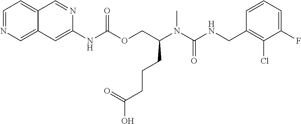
C1=CC(CNC(N(C(COC(NC2=CC3=CN=CC=C3C=N2)=O)CCCC(O)=O)C)=O)=C(Cl)C(F)=C1
